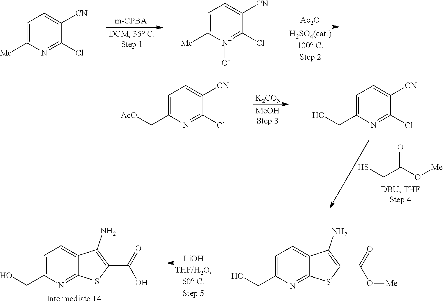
[Ac2O].C1=C([Me])N=C(Cl)C([CN])=C1.C1=C([Me])[N+]([O-])=C(Cl)C([CN])=C1.[K2CO3].O=C(O[Me])CS.C1=C(C[AcO])N=C(Cl)C([CN])=C1.C1=C(CO)N=C(Cl)C([CN])=C1.C1=C(CO)N=C2C(=C1)C(N)=C(C(=O)O)S2.[LiOH].C1=C(CO)N=C2C(=C1)C(N)=C(C(=O)O[Me])S2
